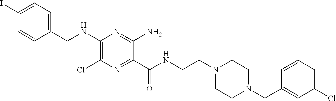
C1=C(I)C=CC(CNC2=C(Cl)N=C(C(NCCN3CCN(CC4=CC(Cl)=CC=C4)CC3)=O)C(N)=N2)=C1
